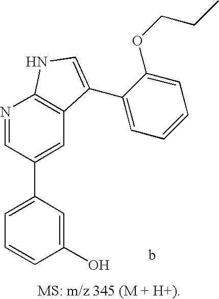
C1=C(C2=CC3=C(N=C2)NC=C3C2=CC=CC=C2OCCC)C=C(O)C=C1
